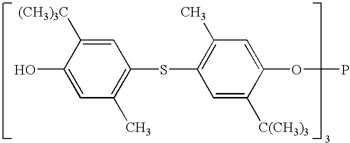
C1=C([(CH3)3C])C(O)=CC(C)=C1SC1=C(C)C=C(OP)C([C(CH3)3])=C1
